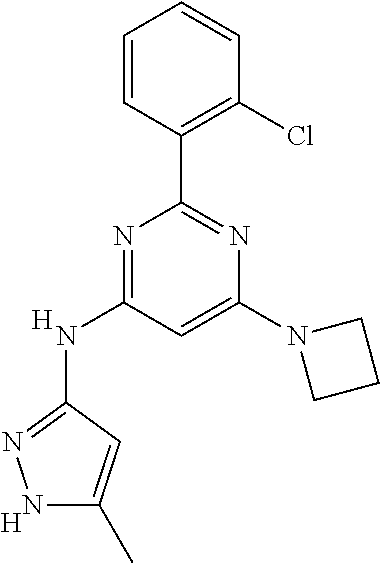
C1=CC(C2=NC(N3CCC3)=CC(NC3=NNC(C)=C3)=N2)=C(Cl)C=C1.[H].[H]
